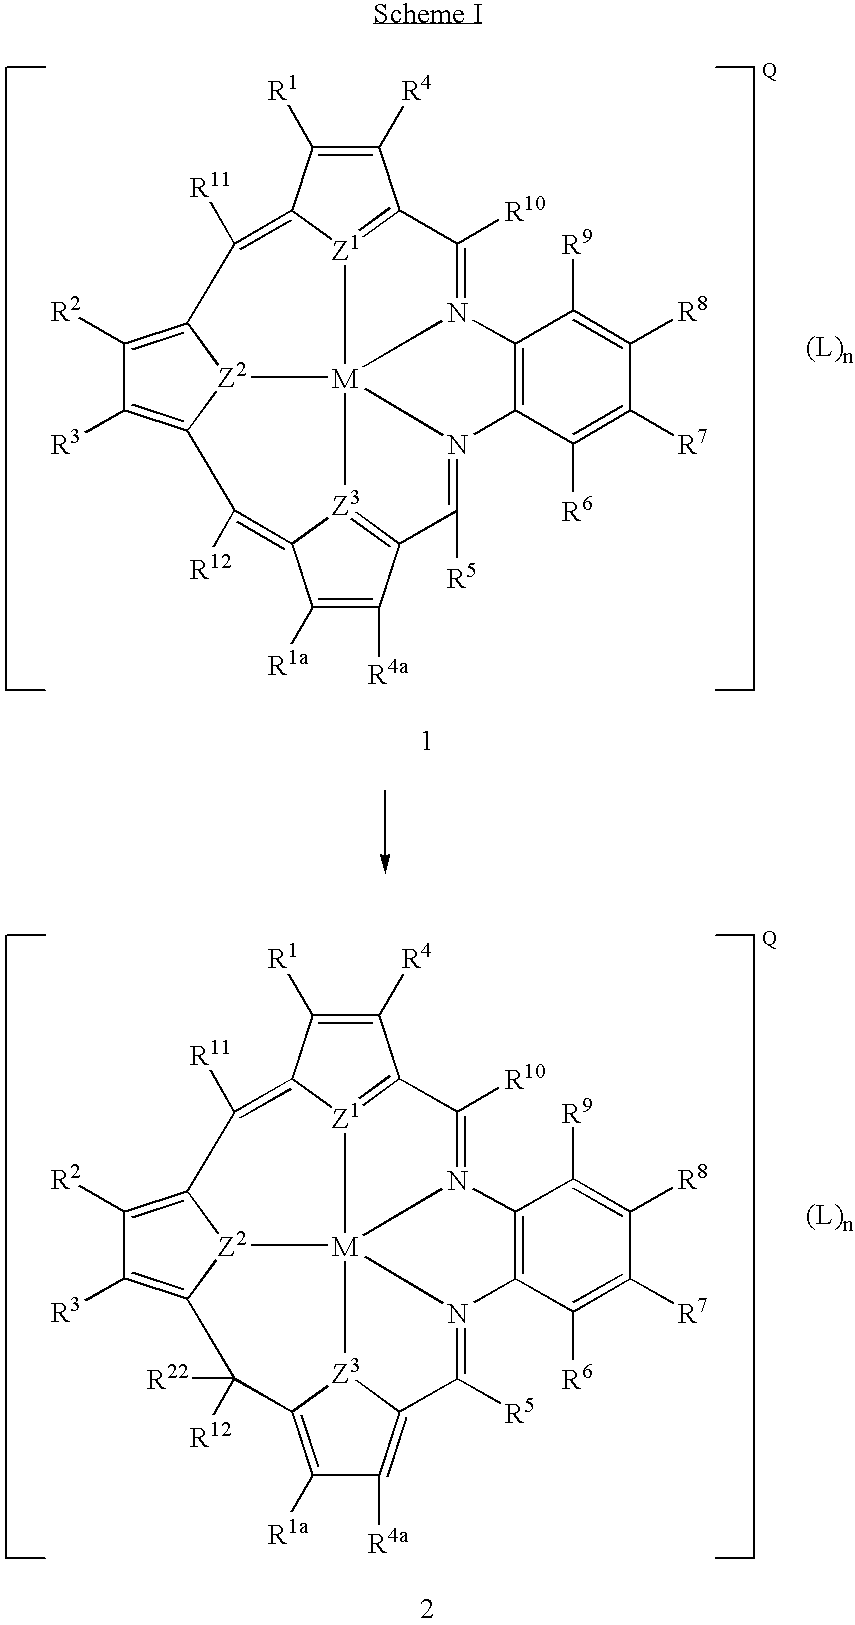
C1([R4])=C([R1])C2=C([R11])C3=C([R2])C([R3])=C4[Z2]3[M]356[Z1]2=C1C([R10])=N3C1=C(C([R6])=C([R7])C([R8])=C1[R9])N5=C([R5])C1=C([R4a])C([R1a])=C(C4([R12])[R22])[Z3]16.C1([R4])=C([R1])C2=C([R11])C3=C([R2])C([R3])=C4[Z2]3[M]356[Z1]2=C1C([R10])=N3C1=C(C([R6])=C([R7])C([R8])=C1[R9])N5=C([R5])C1=[Z3]6C(=C4[R12])C([R1a])=C1[R4a]
